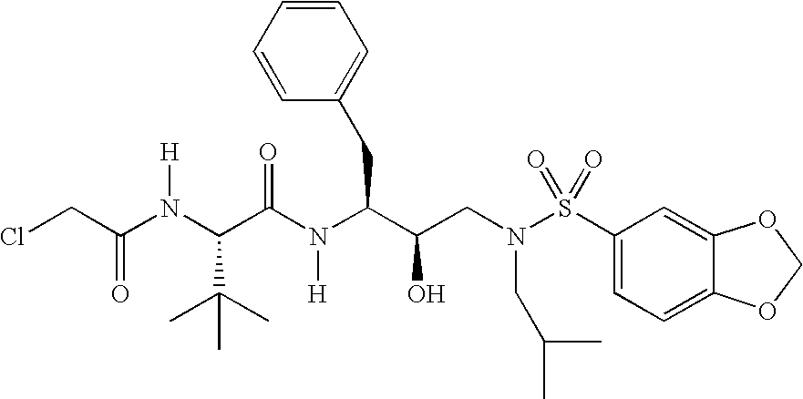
ClCC(N(C(C(N(C(C(CN(CC(C)C)S(C1=CC=C2C(=C1)OCO2)(=O)=O)O)CC1=CC=CC=C1)[H])=O)C(C)(C)C)[H])=O
